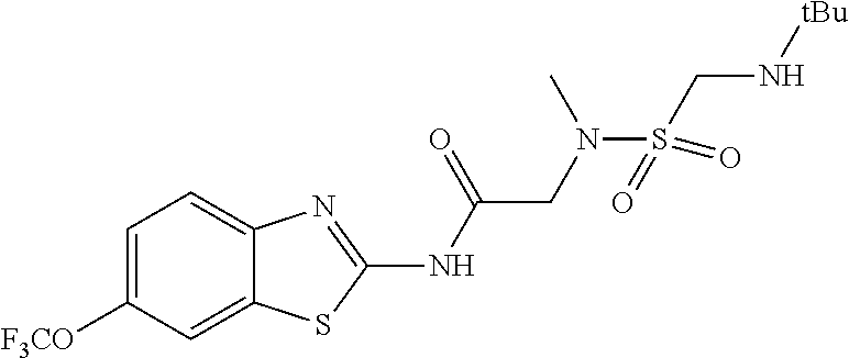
C1=C([F3CO])C=C2C(=C1)N=C(NC(CN(C)S(CN[tBu])(=O)=O)=O)S2
